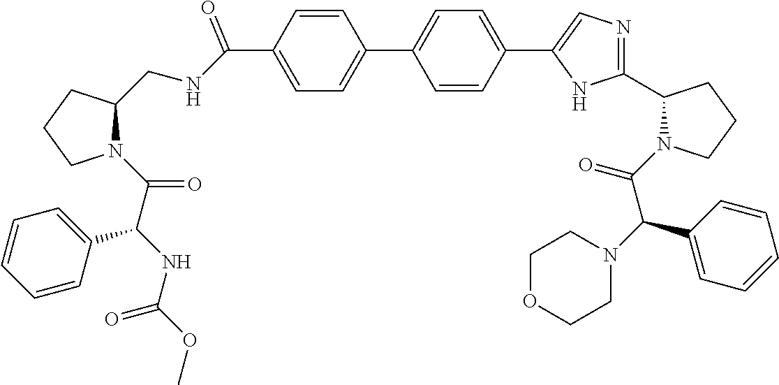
C1=CC(C(NCC2N(C(C(NC(OC)=O)C3=CC=CC=C3)=O)CCC2)=O)=CC=C1C1=CC=C(C2=CN=C(C3N(C(C(N4CCOCC4)C4=CC=CC=C4)=O)CCC3)N2)C=C1
